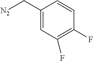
[N2]CC1=CC(F)=C(F)C=C1
